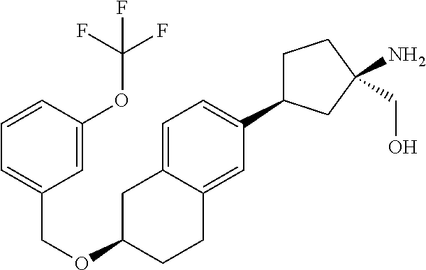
C1=CC(OC(F)(F)F)=CC(COC2CC3=CC=C(C4CCC(N)(CO)C4)C=C3CC2)=C1
